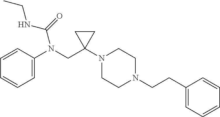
C1=CC(N(CC2(N3CCN(CCC4=CC=CC=C4)CC3)CC2)C(NCC)=O)=CC=C1
